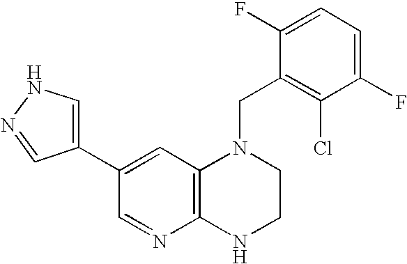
C12=C(C=C(C3=CNN=C3)C=N1)N(CC1=C(Cl)C(F)=CC=C1F)CCN2
